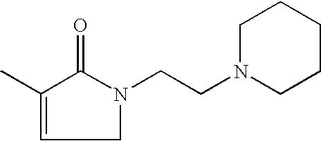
C1N(CCN2C(=O)C(C)=CC2)CCCC1
